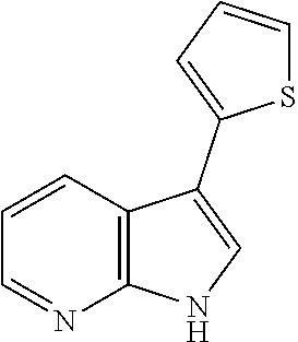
C1=CC2=C(N=C1)NC=C2C1=CC=CS1
